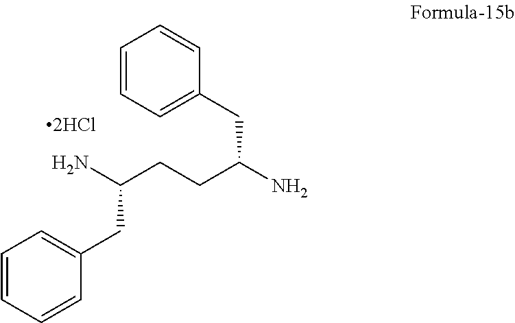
C1=CC=CC(CC(CCC(N)CC2=CC=CC=C2)N)=C1.[2HCl]
